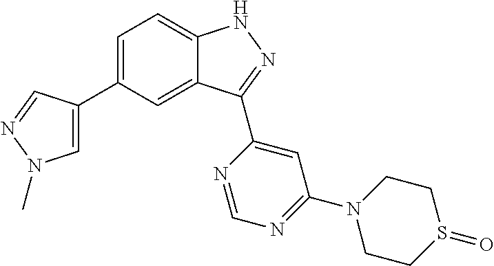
C1=C(C2=CN(C)N=C2)C=C2C(=C1)NN=C2C1=CC(N2CCS(=O)CC2)=NC=N1
